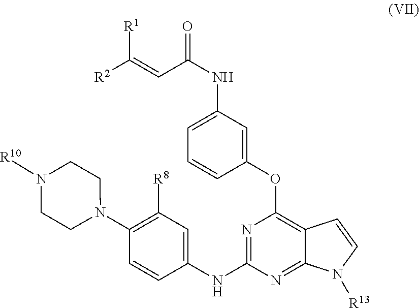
C1=C(NC(C=C([R2])[R1])=O)C=C(OC2=C3C(=NC(NC4=CC([R8])=C(N5CCN([R10])CC5)C=C4)=N2)N([R13])C=C3)C=C1
